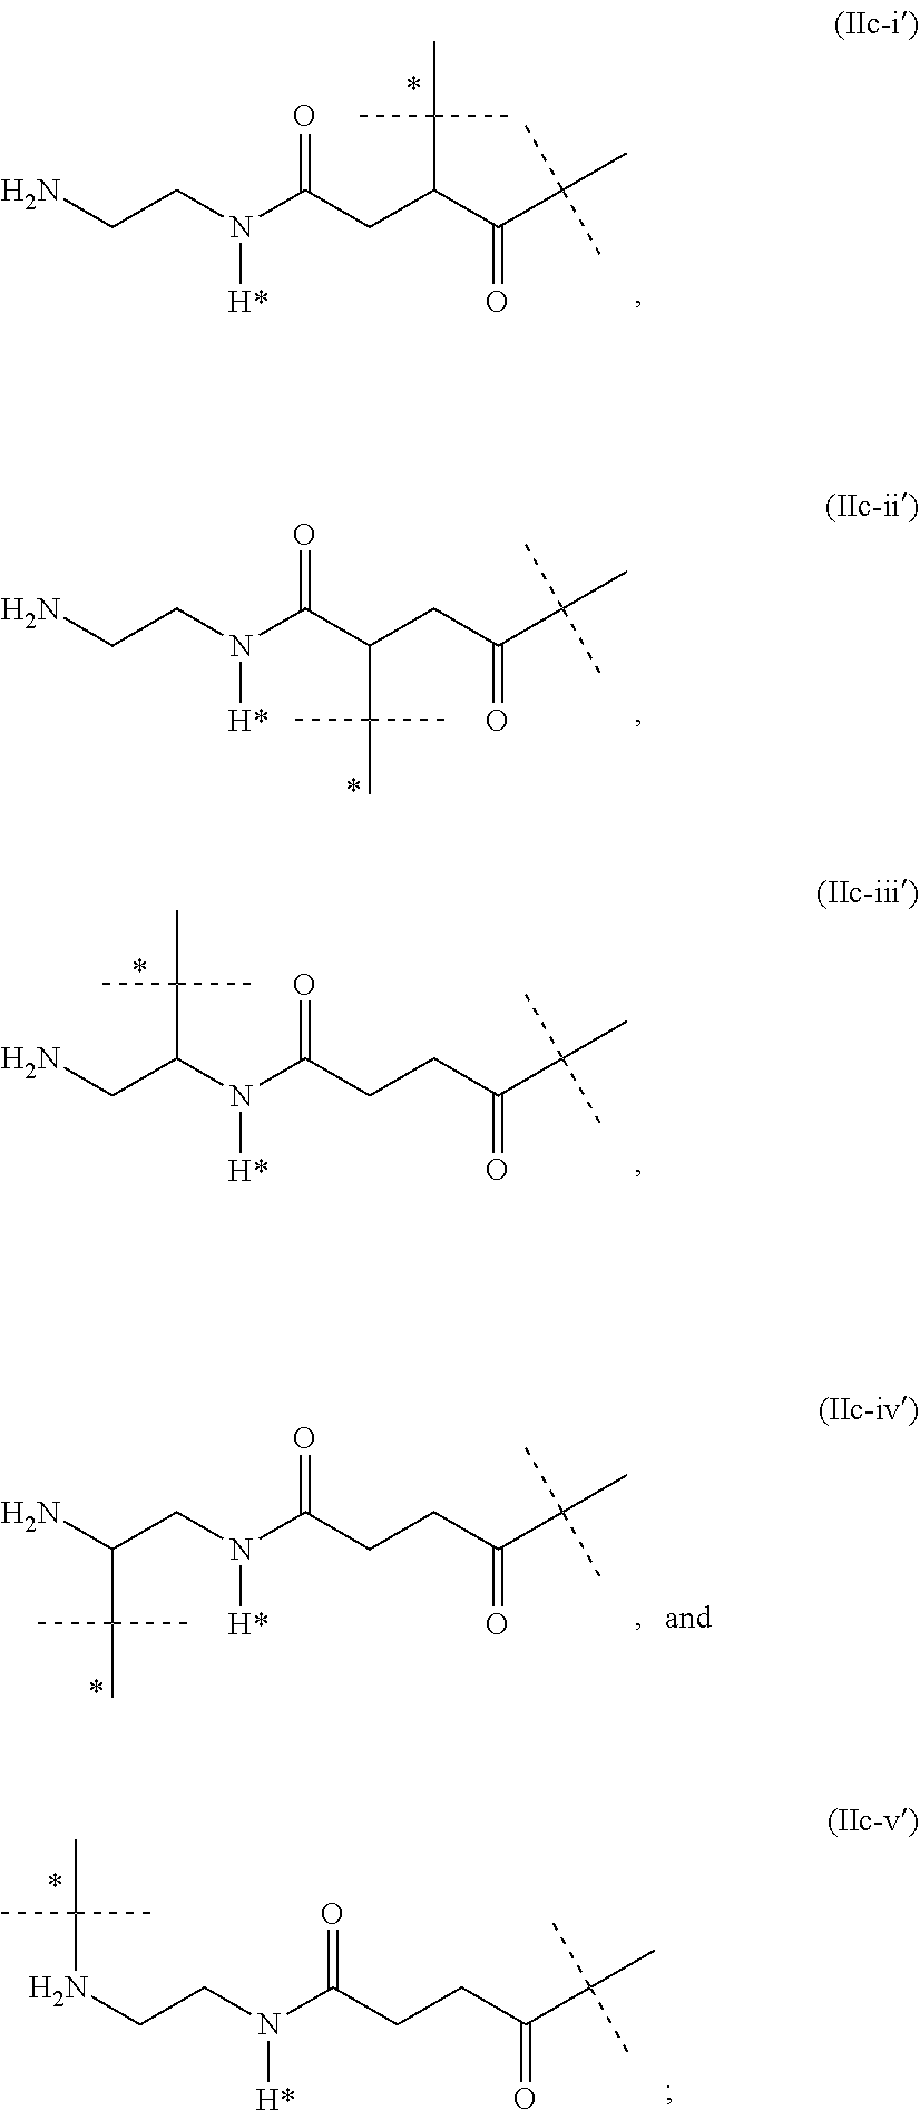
NCCN(C(CC(C(C(C)(C)C)=O)C(C)(C)C)=O)[H*].NCCN(C(C(CC(C(C)(C)C)=O)C(C)(C)C)=O)[H*].NCC(N(C(CCC(C(C)(C)C)=O)=O)[H*])C(C)(C)C.NC(CN(C(CCC(C(C)(C)C)=O)=O)[H*])C(C)(C)C.C(CN(C(CCC(C(C)(C)C)=O)=O)[H*])NC(C)(C)C
